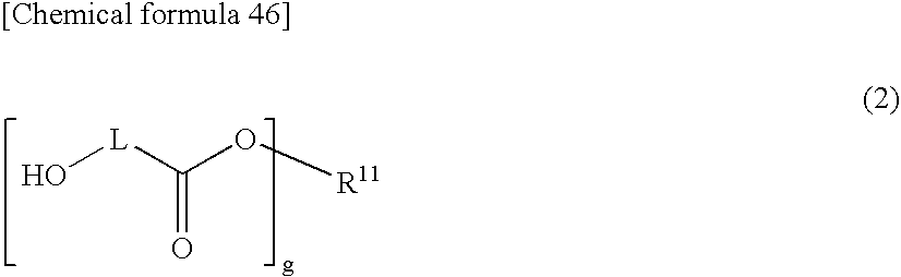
O[L]C(O[R11])=O
